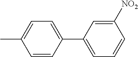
C1=CC(C2=CC=CC([NO2])=C2)=CC=C1C
